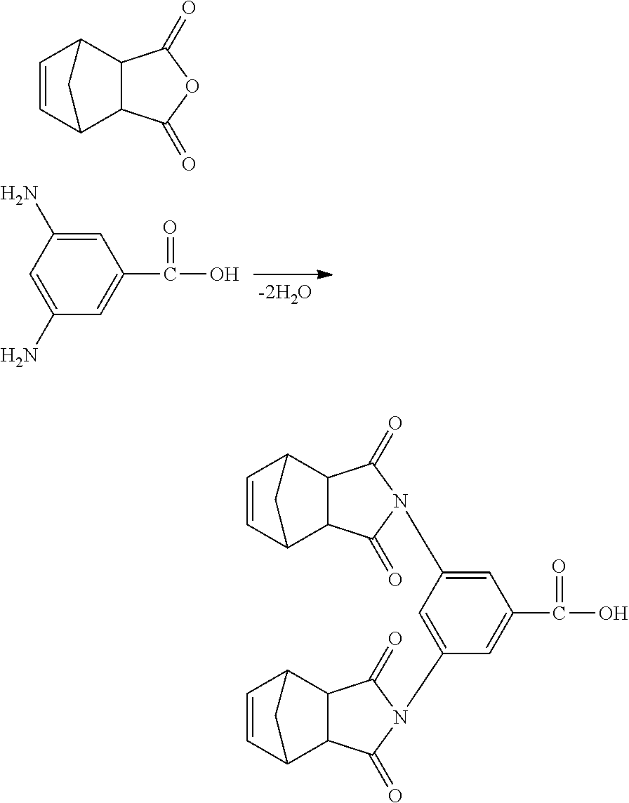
C1=CC2C3C(C1C2)C(=O)OC3=O.C1=C(N)C=C(N)C=C1C(=O)O.C1=CC2C3C(C1C2)C(=O)N(C1=CC(C(=O)O)=CC(N2C(=O)C4C5C=CC(C4C2=O)C5)=C1)C3=O
